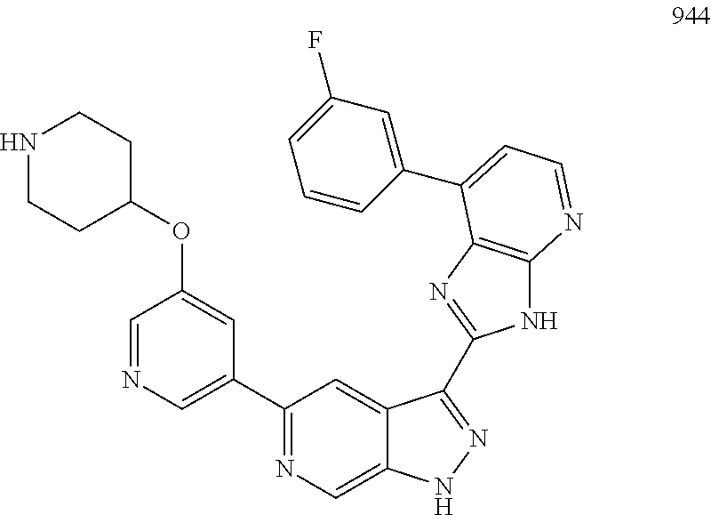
C1(C2=CN=CC(OC3CCNCC3)=C2)=NC=C2C(=C1)C(C1=NC3=C(N1)N=CC=C3C1=CC(F)=CC=C1)=NN2
